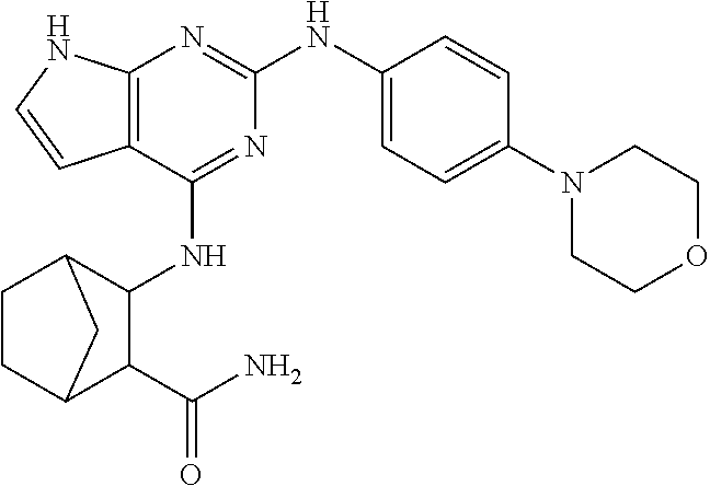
C12=C(N=C(NC3=CC=C(N4CCOCC4)C=C3)N=C1NC1C3CCC(C1C(N)=O)C3)NC=C2
